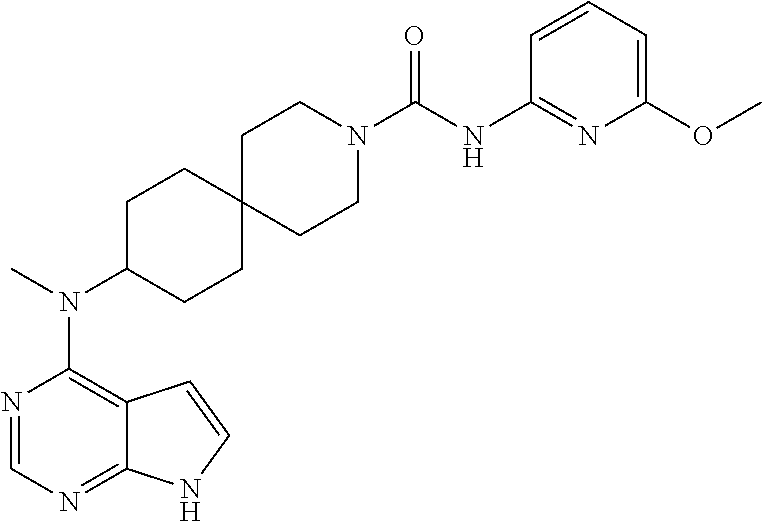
N1=CN=C2C(=C1N(C)C1CCC3(CC1)CCN(C(NC1=NC(OC)=CC=C1)=O)CC3)C=CN2
